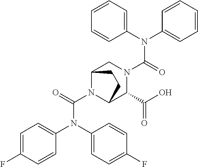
C1(N(C2=CC=CC=C2)C(=O)N2CC3N(C(=O)N(C4=CC=C(F)C=C4)C4=CC=C(F)C=C4)C(C2C(O)=O)CC3)=CC=CC=C1
